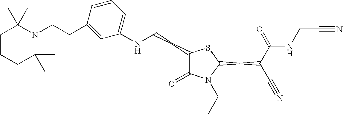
C1(NCCC2C(=O)N(CC)C(CC(C#N)C(=O)NCC#N)S2)=CC=CC(CCN2C(C)(C)CCCC2(C)C)=C1
